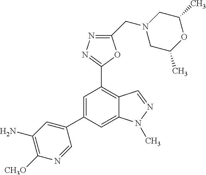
C1=C(C2=CC(N)=C([CH3O])N=C2)C=C2C(=C1C1=NN=C(CN3CC(C)OC(C)C3)O1)C=NN2C
